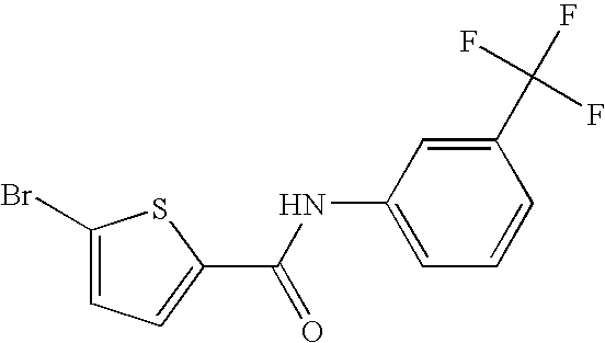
C1(Br)=CC=C(C(NC2=CC=CC(C(F)(F)F)=C2)=O)S1
